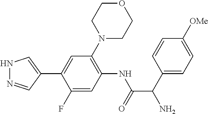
N1N=CC(C2=CC(N3CCOCC3)=C(NC(=O)C(C3=CC=C([OMe])C=C3)N)C=C2F)=C1
